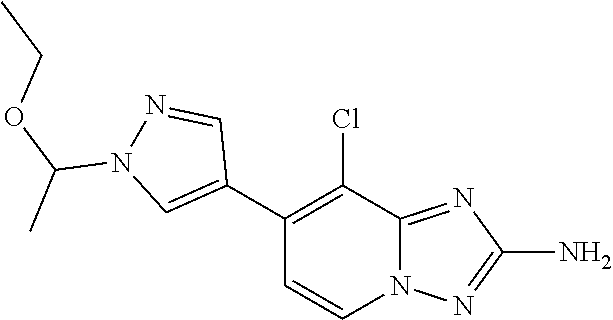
C1(C2=CN(C(C)OCC)N=C2)=C(Cl)C2=NC(N)=NN2C=C1
